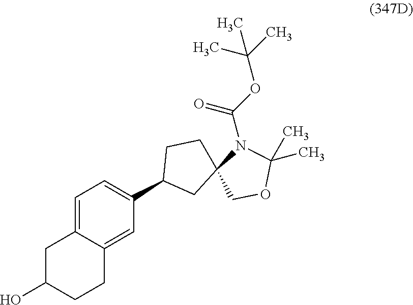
C1C(O)CCC2=CC(C3CC4(CC3)N(C(OC(C)(C)C)=O)C(C)(C)OC4)=CC=C12
